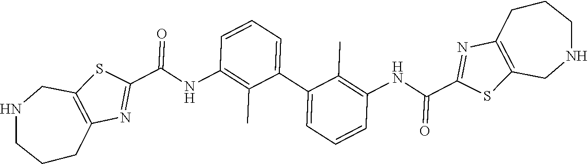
C12=C(SC(C(NC3=C(C)C(C4=CC=CC(NC(C5=NC6=C(S5)CNCCC6)=O)=C4C)=CC=C3)=O)=N1)CNCCC2
